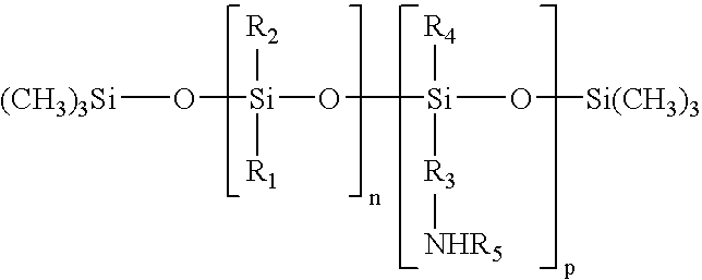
O([(CH3)3Si])[Si]([R2])([R1])O[Si]([R4])([R3][NHR5])O[Si(CH3)3]
